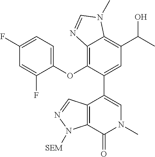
C1=C(F)C=C(F)C(OC2=C3C(=C(C(C)O)C=C2C2=CN(C)C(=O)C4=C2C=NN4[SEM])N(C)C=N3)=C1
